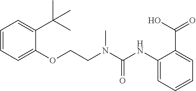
C1=CC=C(C(C)(C)C)C(OCCN(C(NC2=CC=CC=C2C(O)=O)=O)C)=C1
